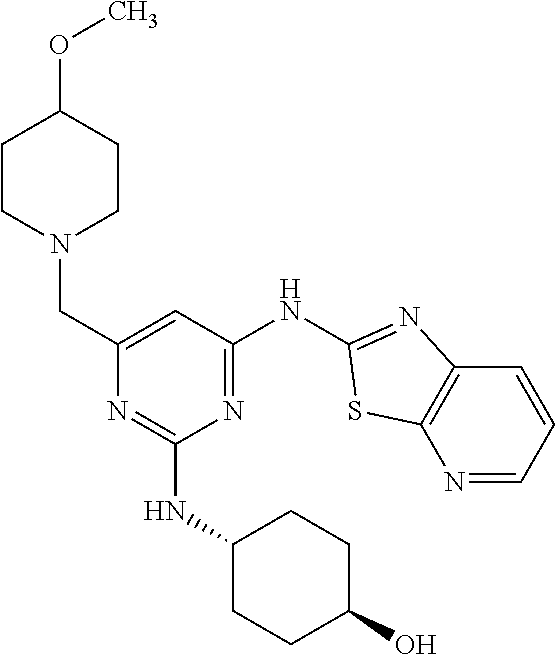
N1=CC=CC2=C1SC(NC1=NC(NC3CCC(O)CC3)=NC(CN3CCC(OC)CC3)=C1)=N2
